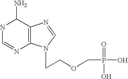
C1=NC2=C(C(N)N1)N=CN2CCOCP(=O)(O)O
